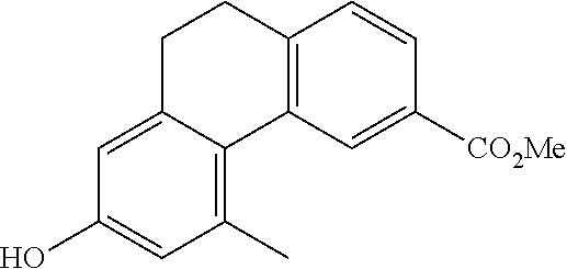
C1(O)=CC(C)=C2C(=C1)CCC1=C2C=C([CO2Me])C=C1
